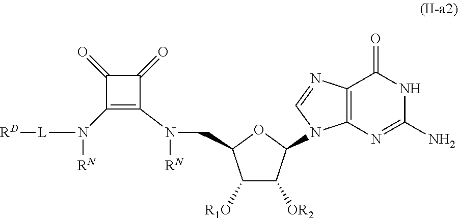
N(CC1C([R1O])C([OR2])C(N2C3=C(C(=O)NC(N)=N3)N=C2)O1)(C1=C(N([L][RD])[RN])C(=O)C1=O)[RN]
